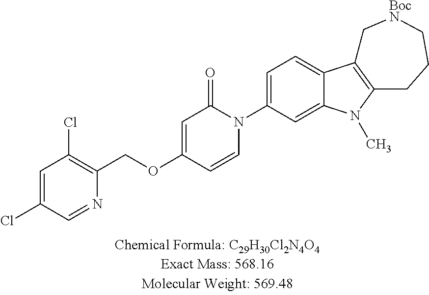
C1=C(Cl)C=NC(COC2=CC(=O)N(C3=CC=C4C(=C3)N(C)C3=C4C[BocN]CCC3)C=C2)=C1Cl
